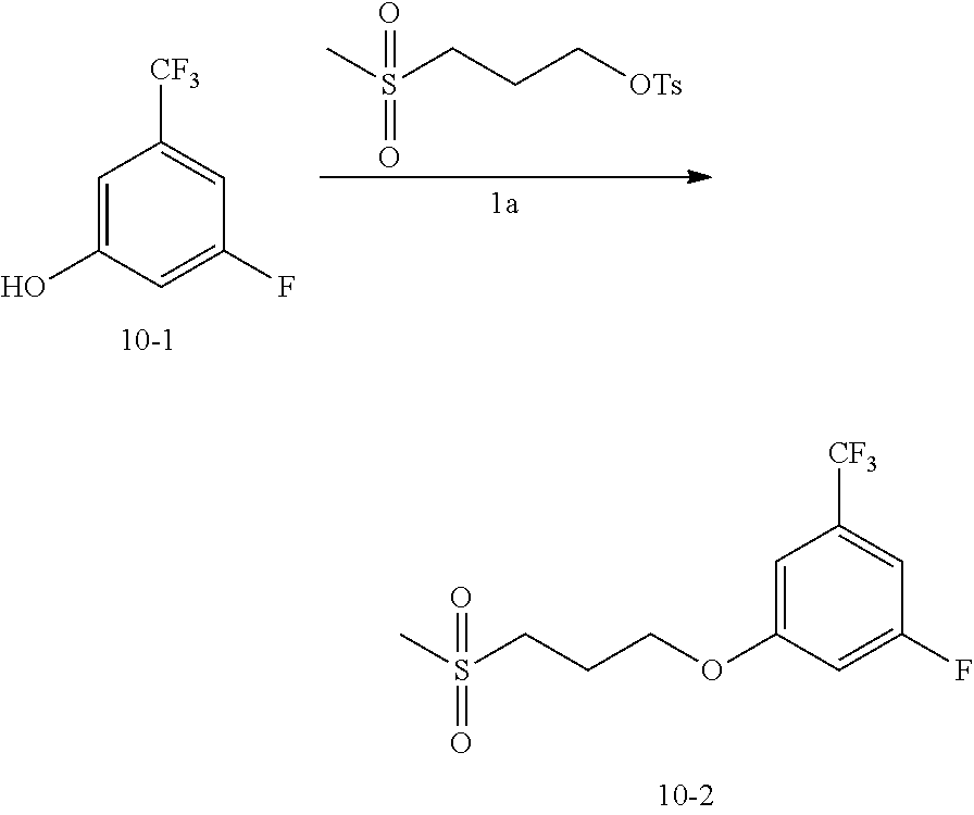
C1=C(O)C=C(F)C=C1[CF3].S(CCC[OTs])(C)(=O)=O.C1=C(OCCCS(C)(=O)=O)C=C(F)C=C1[CF3]
